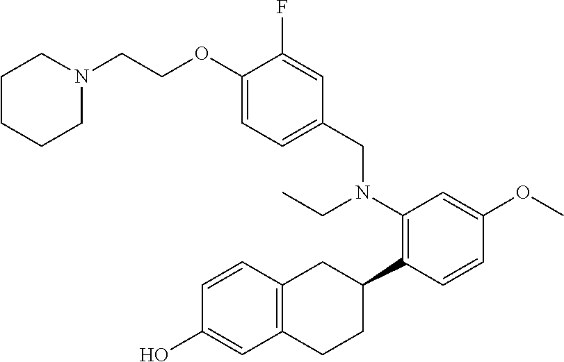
C(COC1=CC=C(CN(C2=C(C3CC4=C(CC3)C=C(O)C=C4)C=CC(OC)=C2)CC)C=C1F)N1CCCCC1
